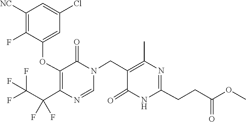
N1=CN(CC2=C(C)N=C(CCC(=O)OC)NC2=O)C(=O)C(OC2=CC(Cl)=CC([NC])=C2F)=C1C(F)(F)C(F)(F)F
